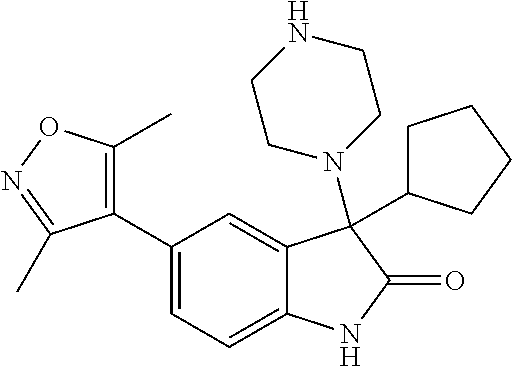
C1(C2=CC=C3C(=C2)C(C2CCCC2)(N2CCNCC2)C(=O)N3)=C(C)ON=C1C
